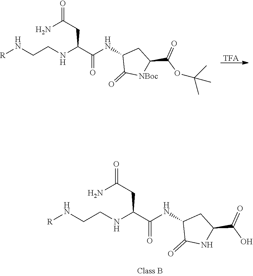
NC(CC(NCCN[R])C(NC1C(=O)[NBoc]C(C(=O)OC(C)(C)C)C1)=O)=O.[TFA].NC(CC(NCCN[R])C(NC1C(=O)NC(C(=O)O)C1)=O)=O
